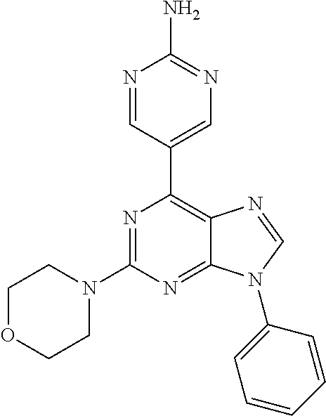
N1=CC(C2=C3C(=NC(N4CCOCC4)=N2)N(C2=CC=CC=C2)C=N3)=CN=C1N
